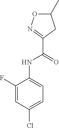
C1(NC(C2=NOC(C)C2)=O)=CC=C(Cl)C=C1F
